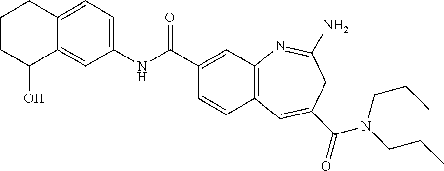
C1=C2C(=CC(NC(C3=CC4=C(C=C3)C=C(C(=O)N(CCC)CCC)CC(N)=N4)=O)=C1)C(O)CCC2
